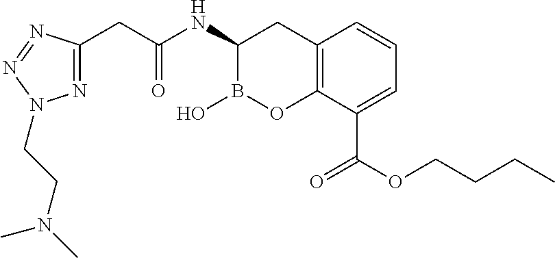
N1=C(CC(NC2B(O)OC3=C(C2)C=CC=C3C(OCCCC)=O)=O)N=NN1CCN(C)C
